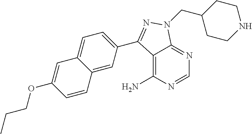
C1=NC(N)=C2C(=N1)N(CC1CCNCC1)N=C2C1=CC=C2C(=C1)C=CC(OCCC)=C2
